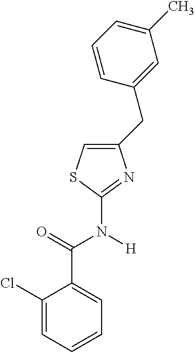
C1(CC2=CC(C)=CC=C2)=CSC(N(C(C2=CC=CC=C2Cl)=O)[H])=N1
